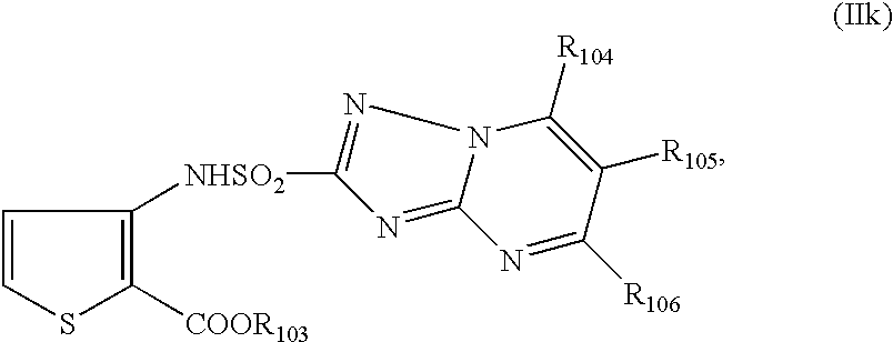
C1=CSC([COOR103])=C1[NHSO2]C1=NN2C(=N1)N=C([R106])C([R105])=C2[R104]
